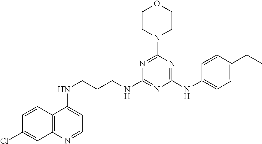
C1=CC2=C(C=C1Cl)N=CC=C2NCCCNC1=NC(NC2=CC=C(CC)C=C2)=NC(N2CCOCC2)=N1
